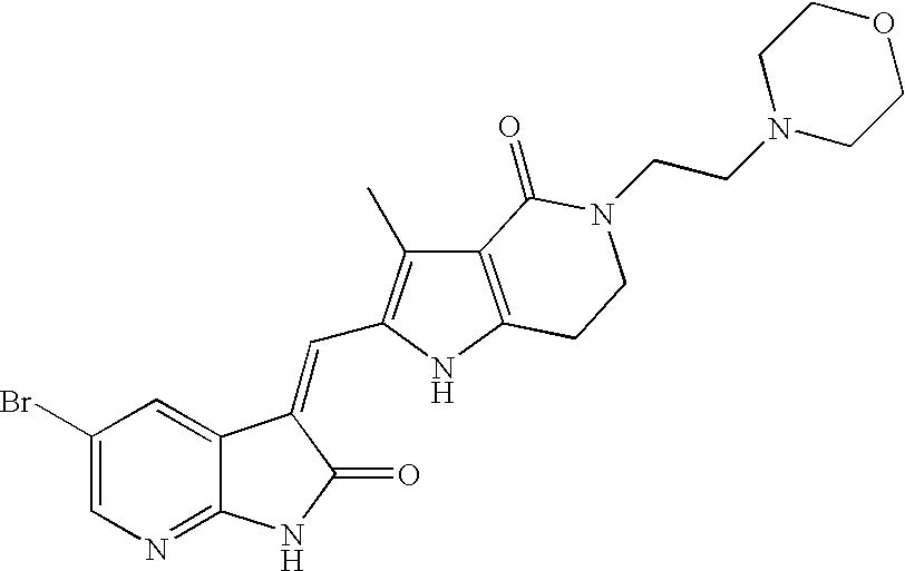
C1=C(Br)C=C2C(=N1)NC(=O)C2=CC1=C(C)C2=C(N1)CCN(CCN1CCOCC1)C2=O
